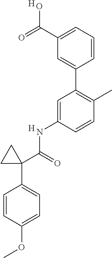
C1=CC(OC)=CC=C1C1(C(NC2=CC(C3=CC(C(O)=O)=CC=C3)=C(C)C=C2)=O)CC1.[H].[H]
